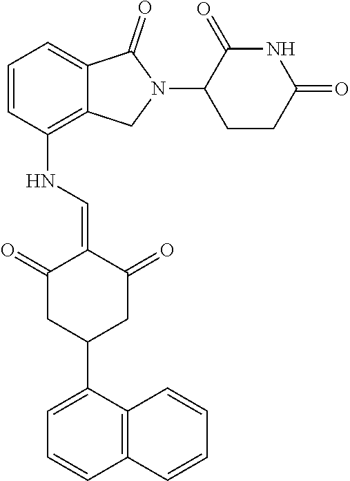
C1=CC(NC=C2C(=O)CC(C3=CC=CC4=C3C=CC=C4)CC2=O)=C2C(=C1)C(=O)N(C1CCC(=O)NC1=O)C2
